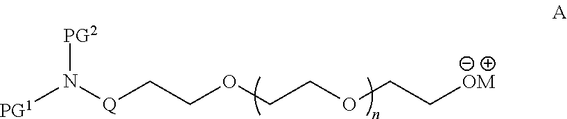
[Q](CCOCCOCC[OM])N([PG2])[PG1]
